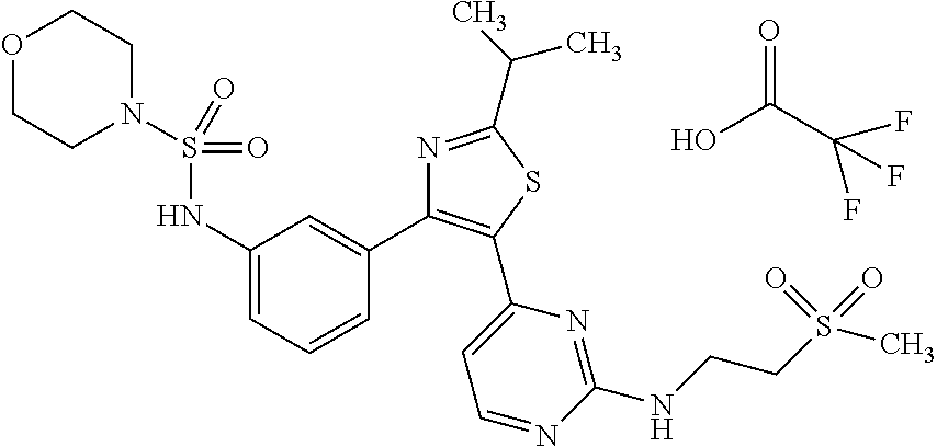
OC(C(F)(F)F)=O.C1(NS(=O)(=O)N2CCOCC2)=CC=CC(C2=C(C3=CC=NC(NCCS(=O)(=O)C)=N3)SC(C(C)C)=N2)=C1
